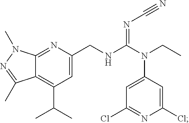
C1=C(CNC(N(CC)C2=CC(Cl)=NC(Cl)=C2)=NC#N)N=C2C(=C1C(C)C)C(C)=NN2C
